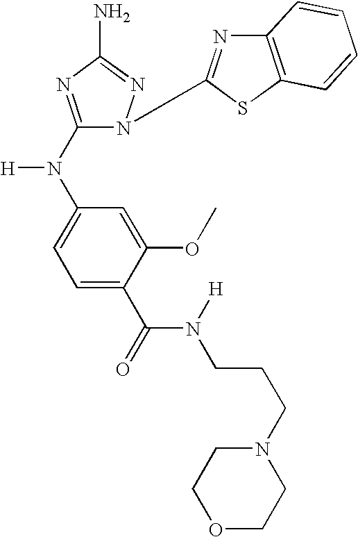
N1(C2=NC3=C(S2)C=CC=C3)C(N(C2=CC=C(C(=O)N(CCCN3CCOCC3)[H])C(OC)=C2)[H])=NC(N)=N1
